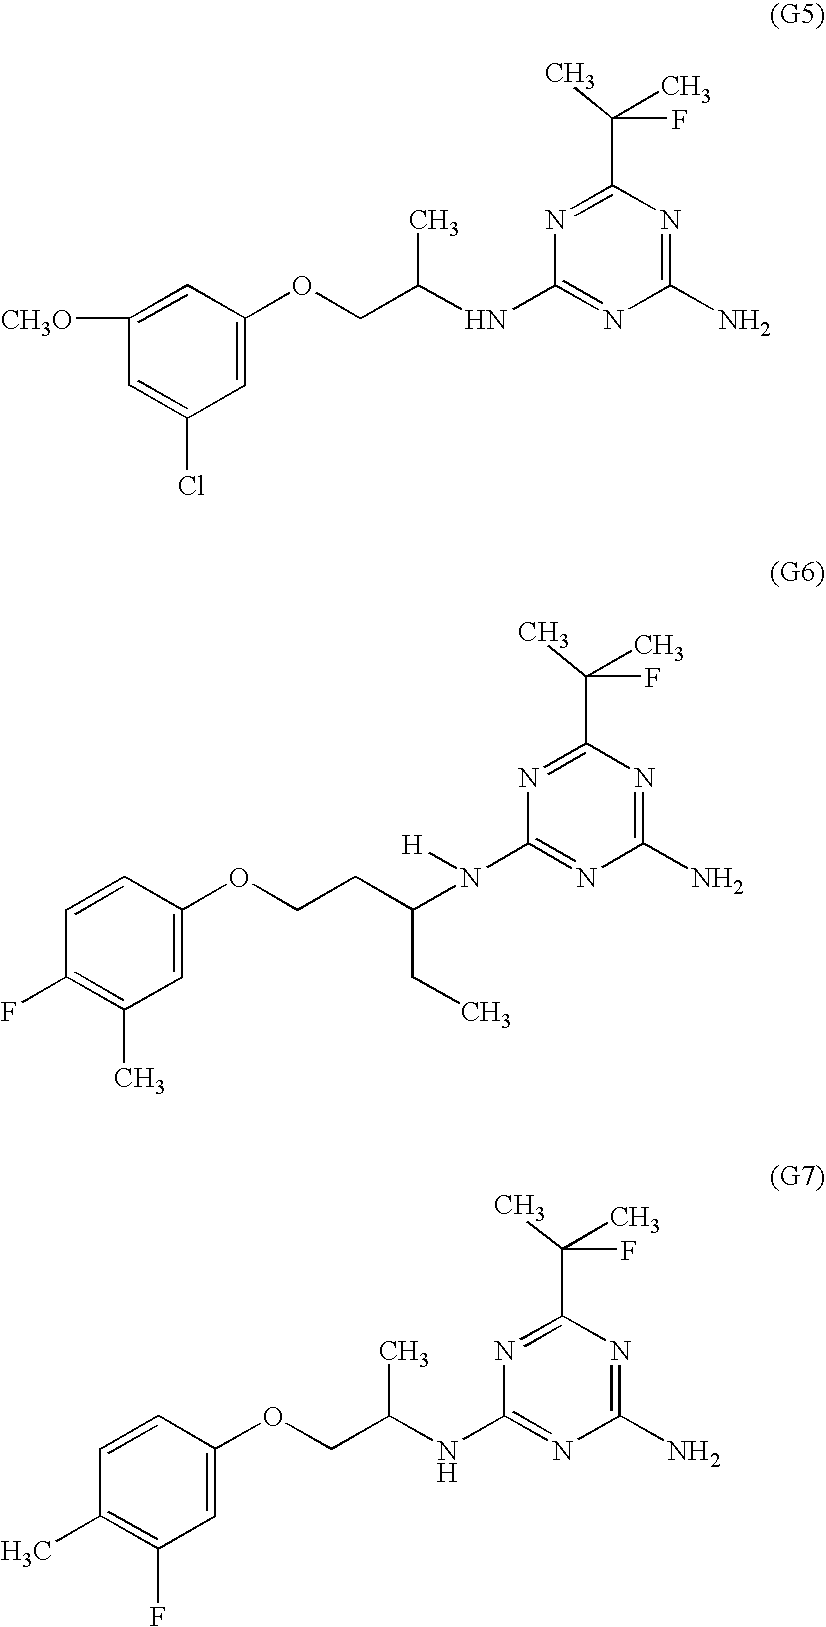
C1([CH3O])=CC(OCC(NC2=NC(N)=NC(C(F)(C)C)=N2)C)=CC(Cl)=C1.C1=CC(OCCC(N(C2=NC(N)=NC(C(F)(C)C)=N2)[H])CC)=CC(C)=C1F.C1=CC(OCC(NC2=NC(N)=NC(C(F)(C)C)=N2)C)=CC(F)=C1C
